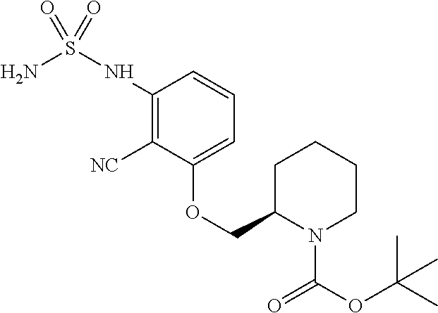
C1(NS(N)(=O)=O)=C([NC])C(OCC2N(C(OC(C)(C)C)=O)CCCC2)=CC=C1
